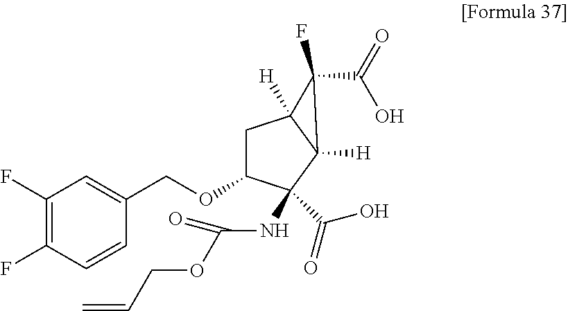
C1(F)=C(F)C=CC(COC2CC3([H])C([H])(C2(NC(=O)OCC=C)C(O)=O)C3(C(=O)O)F)=C1
